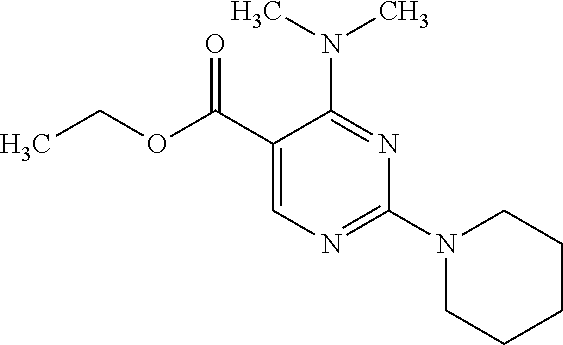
CCOC(C1=CN=C(N2CCCCC2)N=C1N(C)C)=O
